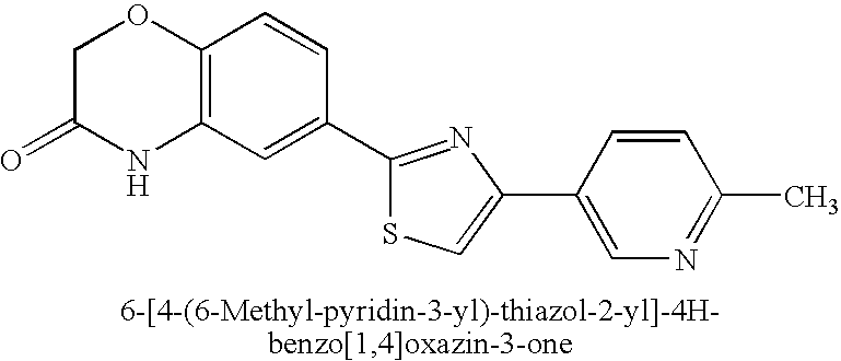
C1C(=O)NC2=C(O1)C=CC(C1=NC(C3=CN=C(C)C=C3)=CS1)=C2
